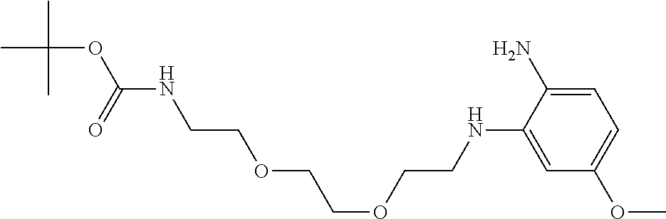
N(CCOCCOCCNC1=CC(OC)=CC=C1N)C(OC(C)(C)C)=O
